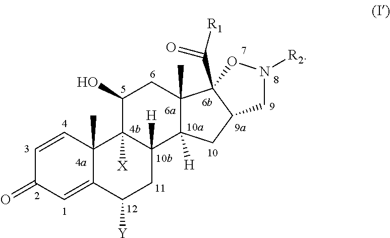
C1=CC2(C)C(=CC1=O)C([Y])CC1([H])C2([X])C(O)CC2(C)C1([H])CC1C2(C([R1])=O)ON([R2])C1
